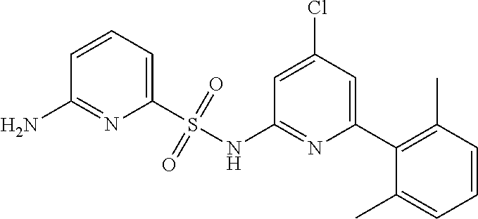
C1=C(Cl)C=C(C2=C(C)C=CC=C2C)N=C1NS(C1=CC=CC(N)=N1)(=O)=O
